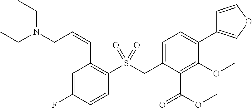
C1=C(CS(C2=C(C=CCN(CC)CC)C=C(F)C=C2)(=O)=O)C(C(=O)OC)=C(OC)C(C2=COC=C2)=C1
